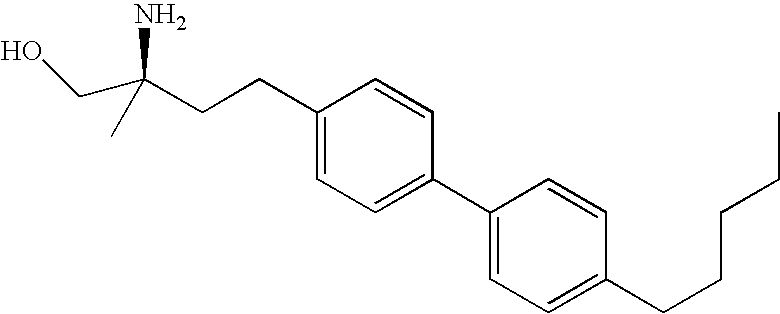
C(N)(C)(CCC1=CC=C(C2=CC=C(CCCCC)C=C2)C=C1)CO
